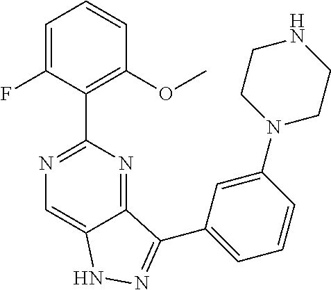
C1=C(F)C(C2=NC=C3C(=N2)C(C2=CC=CC(N4CCNCC4)=C2)=NN3)=C(OC)C=C1
